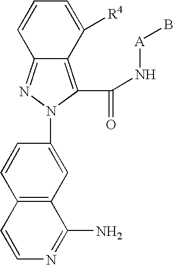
C12=C(C(N[A]B)=O)N(C3=CC4=C(C=C3)C=CN=C4N)N=C1C=CC=C2[R4]
